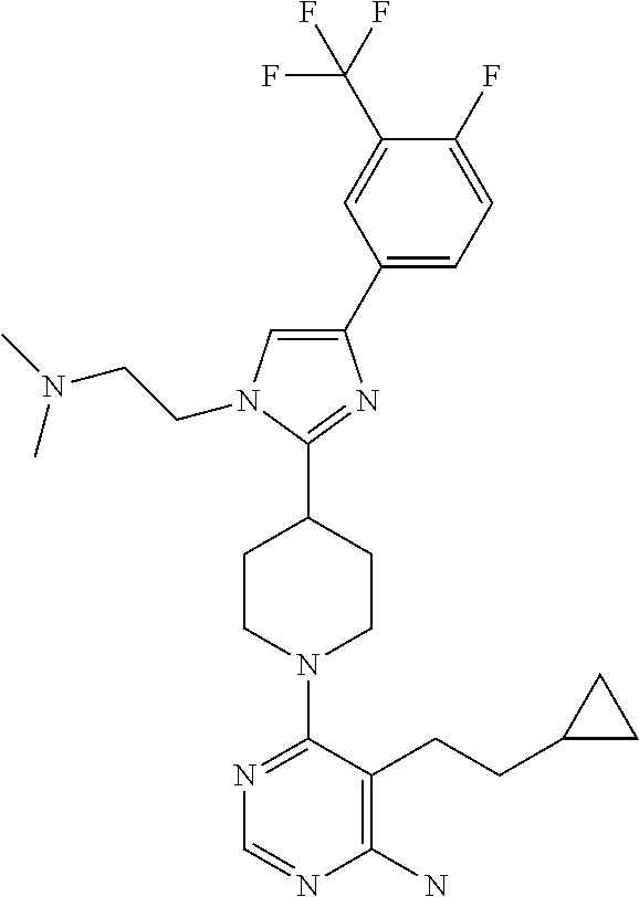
C1(C2=CC=C(F)C(C(F)(F)F)=C2)=CN(CCN(C)C)C(C2CCN(C3=NC=NC(N)=C3CCC3CC3)CC2)=N1
